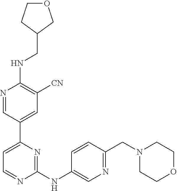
N1=CC(C2=CC=NC(NC3=CN=C(CN4CCOCC4)C=C3)=N2)=CC([CN])=C1NCC1COCC1
